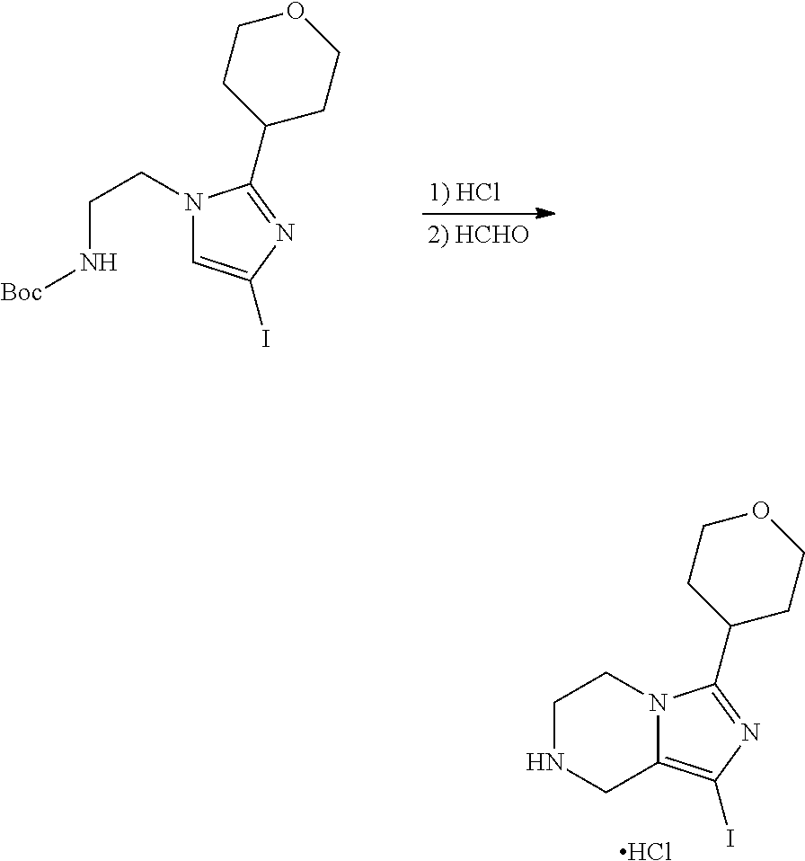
[1) HCl].O1CCC(C2=NC(I)=CN2CCN[Boc])CC1.O1CCC(C2=NC(I)=C3N2CCNC3)CC1.Cl
